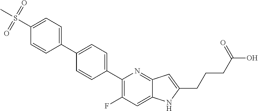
C1(C2=CC=C(C3=CC=C(S(C)(=O)=O)C=C3)C=C2)=C(F)C=C2C(=N1)C=C(CCCC(O)=O)N2
